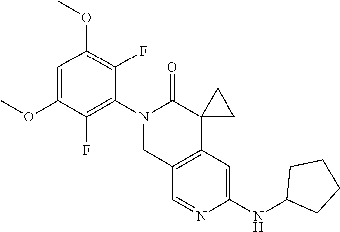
C1=C(OC)C(F)=C(N2CC3=C(C4(C2=O)CC4)C=C(NC2CCCC2)N=C3)C(F)=C1OC
